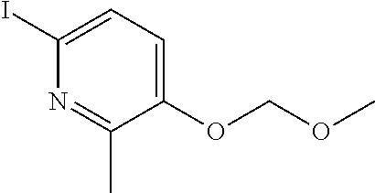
C1(OCOC)=CC=C(I)N=C1C
